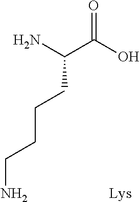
NC(C(O)=O)CCCCN.[Lys]
